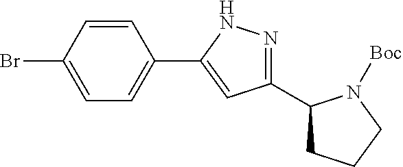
C1=C(C2=CC(C3CCCN3[Boc])=NN2)C=CC(Br)=C1
